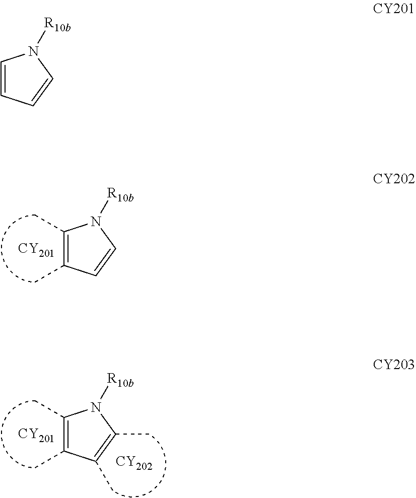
C1(C)=C(C)C=CN1[R10b].[CY201].C1(C)=C(C)C(C)=C(C)N1[R10b].[CY201].[CY202].C1=CC=CN1[R10b]
